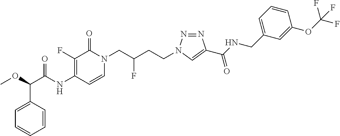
N(C1=C(F)C(=O)N(CC(CCN2N=NC(C(NCC3=CC=CC(OC(F)(F)F)=C3)=O)=C2)F)C=C1)C(=O)C(OC)C1=CC=CC=C1
